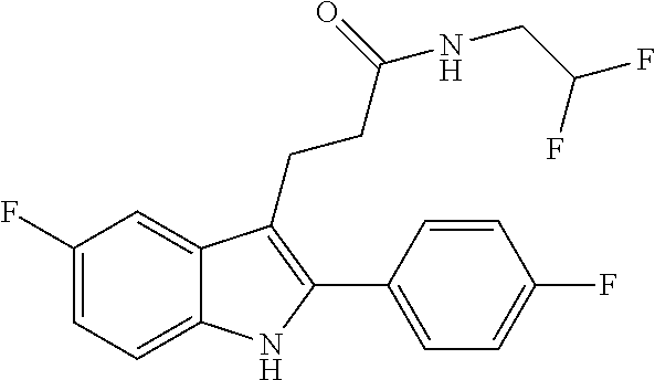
C1=C2C(CCC(NCC(F)F)=O)=C(C3=CC=C(F)C=C3)NC2=CC=C1F
